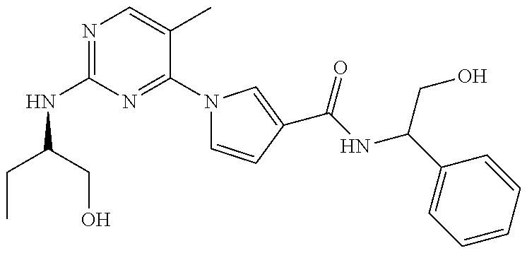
C(NC1=NC=C(C)C(N2C=CC(C(NC(C3=CC=CC=C3)CO)=O)=C2)=N1)(CC)CO
